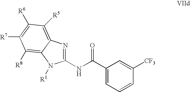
C1(NC(=O)C2=CC=CC([CF3])=C2)=NC2=C([R5])C([R6])=C([R7])C([R8])=C2N1[R1]
